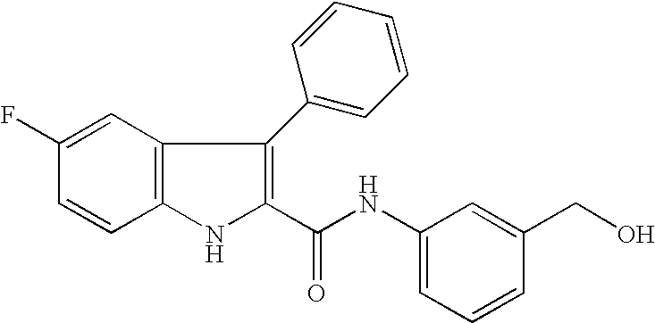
C12=C(C=C(F)C=C1)C(C1=CC=CC=C1)=C(C(NC1=CC=CC(CO)=C1)=O)N2
